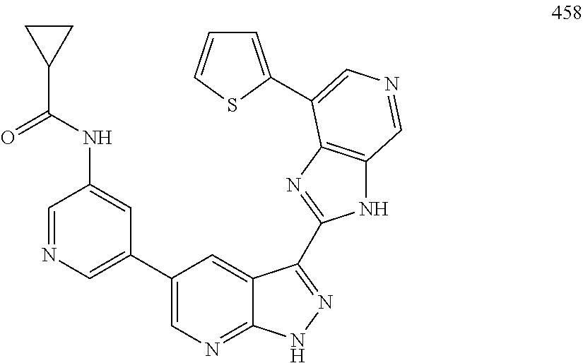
C1(C2=CN=CC(NC(C3CC3)=O)=C2)=CN=C2C(=C1)C(C1=NC3=C(N1)C=NC=C3C1=CC=CS1)=NN2
